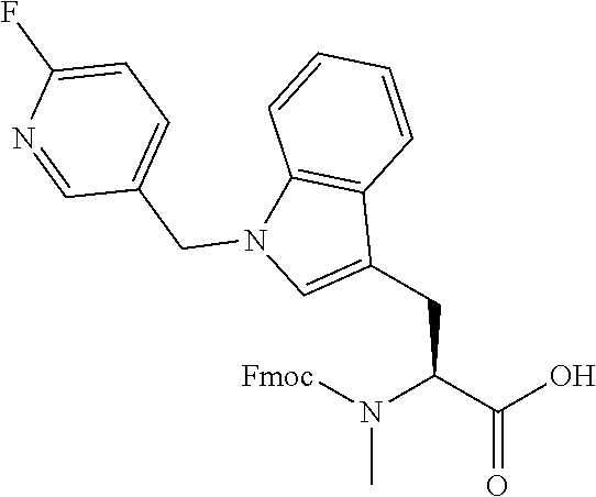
CN(C(C(=O)O)CC1=CN(CC2=CC=C(F)N=C2)C2=C1C=CC=C2)[Fmoc]
